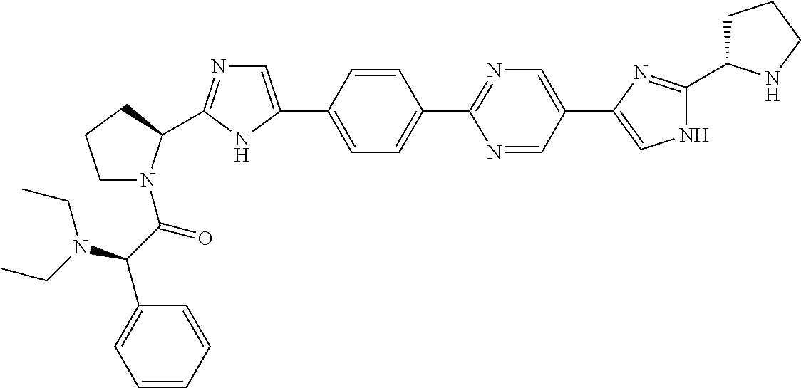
C1=CC(C2=CN=C(C3N(C(C(C4=CC=CC=C4)N(CC)CC)=O)CCC3)N2)=CC=C1C1=NC=C(C2=CNC(C3CCCN3)=N2)C=N1
